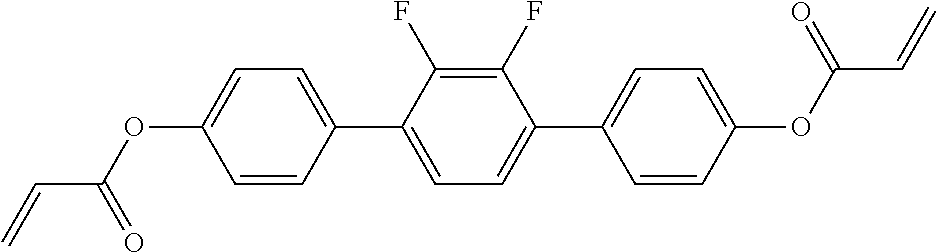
C1=C(OC(C=C)=O)C=CC(C2=CC=C(C3=CC=C(OC(C=C)=O)C=C3)C(F)=C2F)=C1
